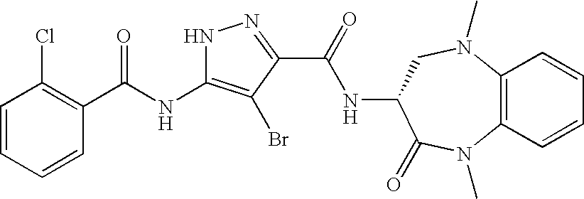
C1=CC=CC(C(NC2=C(Br)C(C(=O)NC3C(=O)N(C)C4=C(N(C)C3)C=CC=C4)=NN2)=O)=C1Cl
